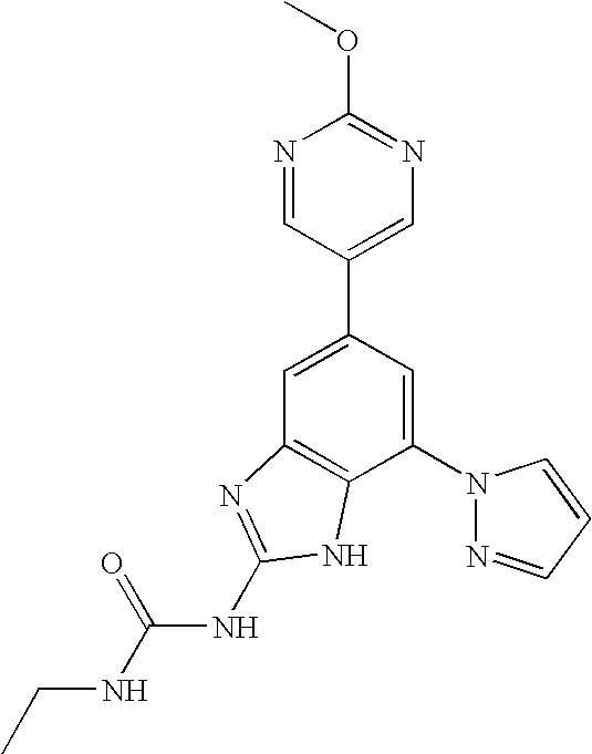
C1=C(C2=CN=C(OC)N=C2)C=C(N2N=CC=C2)C2=C1N=C(NC(NCC)=O)N2
